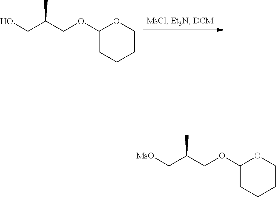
OCC(COC1CCCCO1)C.[MsO]CC(COC1CCCCO1)C
